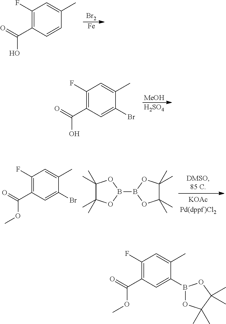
[Br2].[Fe].C1(F)=C(C(=O)O)C=CC(C)=C1.[MeOH].[H2SO4].C1(F)=C(C(=O)O)C=C(Br)C(C)=C1.C1(F)=C(C(=O)OC)C=C(Br)C(C)=C1.B1(B2OC(C)(C)C(C)(C)O2)OC(C)(C)C(C)(C)O1.C1(F)=C(C(=O)OC)C=C(B2OC(C)(C)C(C)(C)O2)C(C)=C1
